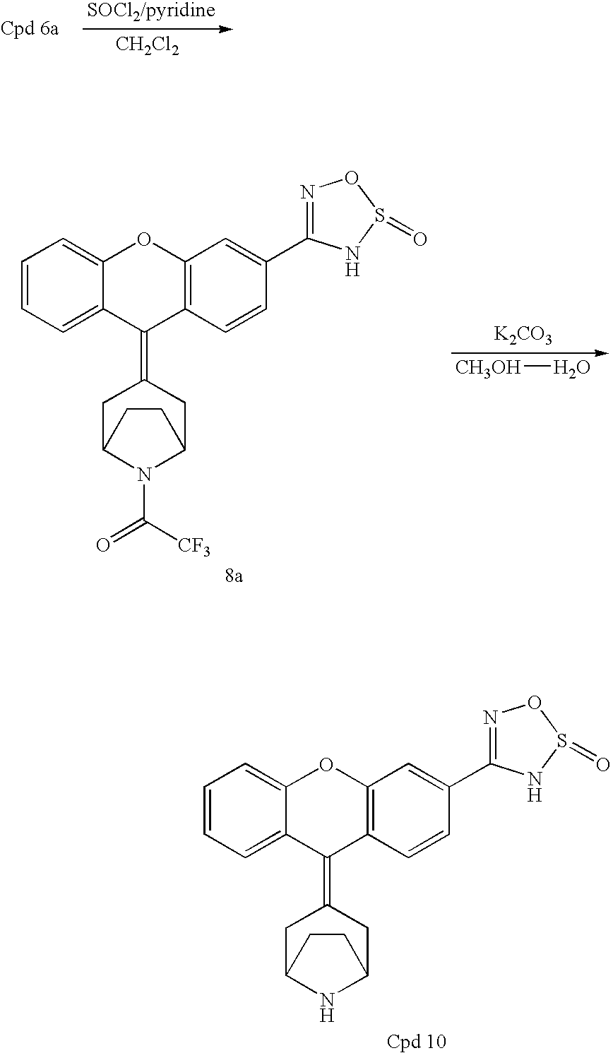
C1=CC=C2C(=C1)OC1=C(C2=C2CC3NC(C2)CC3)C=CC(C2=NOS(=O)N2)=C1.[CH2Cl2].C1=CC=C2C(=C1)OC1=C(C2=C2CC3N(C(=O)[CF3])C(C2)CC3)C=CC(C2=NOS(=O)N2)=C1.[K2CO3].[CH3OH]O
